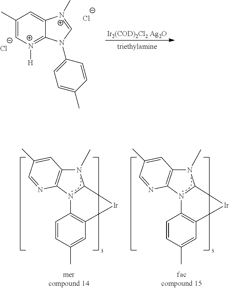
[Ir2(COD)2Cl2 Ag2O].C1(C)=C[N+]([H])=C2C(=C1)[N+](C)=CN2C1=CC=C(C)C=C1.[Cl-].[Cl-].C1=CC(C)=CC2=C1N1C3=C(C=C(C)C=N3)N(C)C1[Ir]2.C1=CC(C)=CC2=C1N1C3=C(C=C(C)C=N3)N(C)C1[Ir]2
